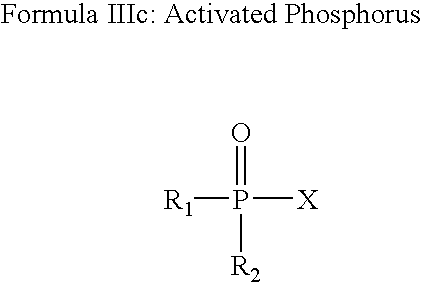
[R1]P(=O)([X])[R2]
